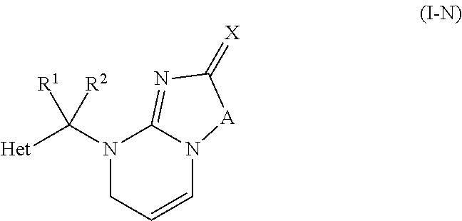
N1(C([Het])([R2])[R1])CC=CN2C1=NC(=[X])[A]2
